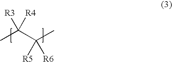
CC(C(C)([R5])[R6])([R3])[R4]
